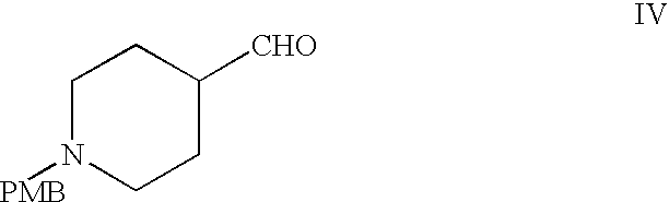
C1N([PMB])CCC([CHO])C1
